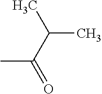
C(C)(C(=O)C)C
